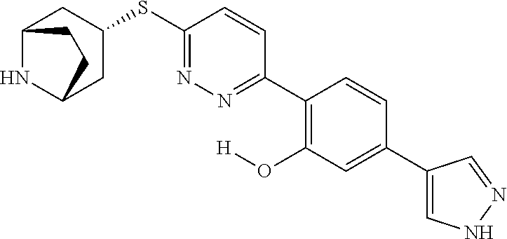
C12NC(CC(SC3=NN=C(C4=C(O[H])C=C(C5=CNN=C5)C=C4)C=C3)C1)CC2
